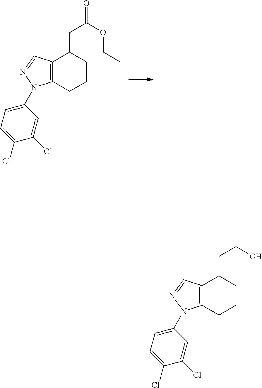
C12=C(C=NN1C1=CC=C(Cl)C(Cl)=C1)C(CC(OCC)=O)CCC2.C12=C(C=NN1C1=CC=C(Cl)C(Cl)=C1)C(CCO)CCC2
